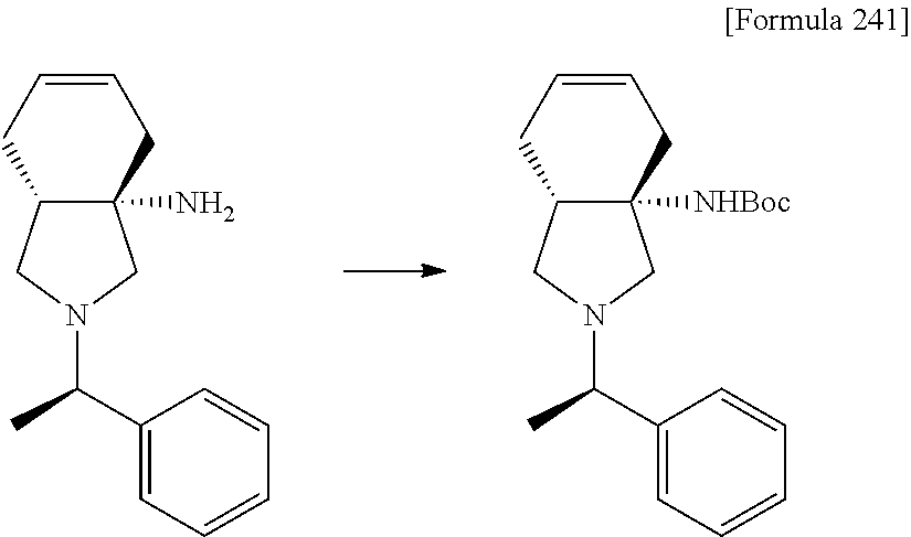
C1(C(C)N2CC3(N)C(C2)CC=CC3)=CC=CC=C1.C1(C(C)N2CC3([NHBoc])C(C2)CC=CC3)=CC=CC=C1
